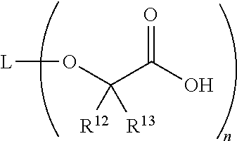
O(C(C(O)=O)([R12])[R13])[L]
